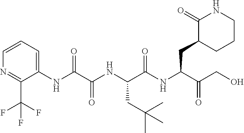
C1(NC(C(NC(C(=O)NC(C(=O)CO)CC2C(=O)NCCC2)CC(C)(C)C)=O)=O)=CC=CN=C1C(F)(F)F
